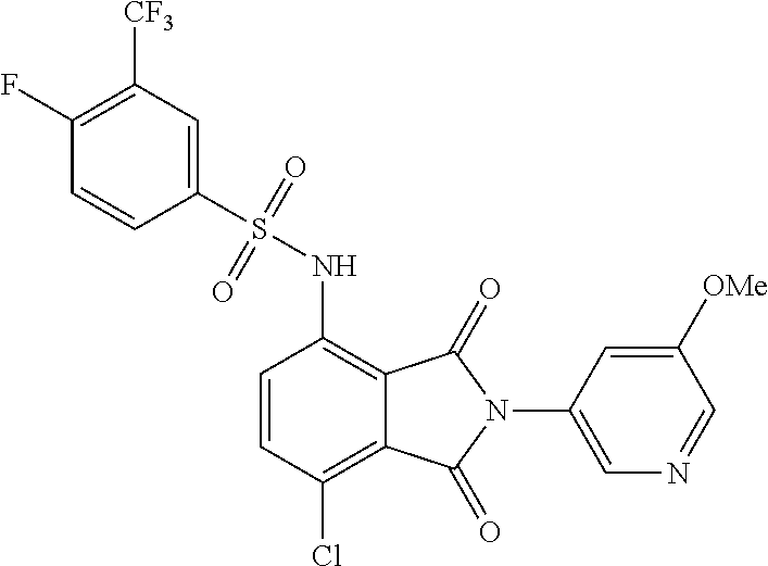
C1(F)=C([CF3])C=C(S(=O)(=O)NC2=C3C(=C(Cl)C=C2)C(=O)N(C2=CN=CC([OMe])=C2)C3=O)C=C1
